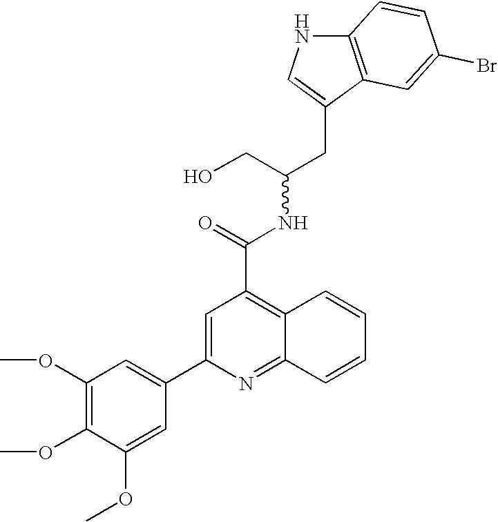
C1(OC)=C(OC)C(OC)=CC(C2=CC(C(NC(CO)CC3=CNC4=C3C=C(Br)C=C4)=O)=C3C(=N2)C=CC=C3)=C1
